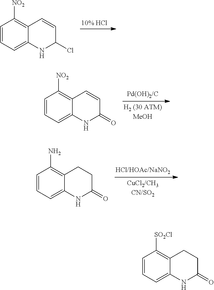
C1=CC=C2C(=C1[NO2])C=CC(Cl)N2.C1=CC=C2C(=C1[SO2Cl])CCC(=O)N2.C1=CC=C2C(=C1[NO2])C=CC(=O)N2.C1=CC=C2C(=C1N)CCC(=O)N2
